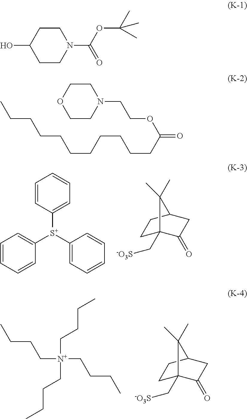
C1=CC([S+](C2=CC=CC=C2)C2=CC=CC=C2)=CC=C1.C1C2(C[-O3S])C(=O)CC(C1)C2(C)C.C([N+](CCCC)(CCCC)CCCC)CCC.C1C2(C[-O3S])C(=O)CC(C1)C2(C)C.C1CC(O)CCN1C(OC(C)(C)C)=O.C1COCCN1CCOC(=O)CCCCCCCCCCC
